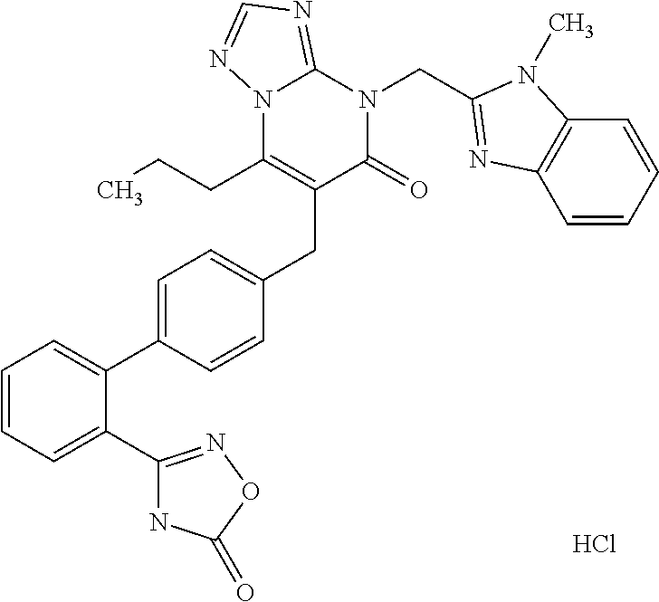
Cl.C1=CC=C(C2=NOC(=O)N2)C(C2=CC=C(CC3=C(CCC)N4C(=NC=N4)N(CC4=NC5=C(C=CC=C5)N4C)C3=O)C=C2)=C1
